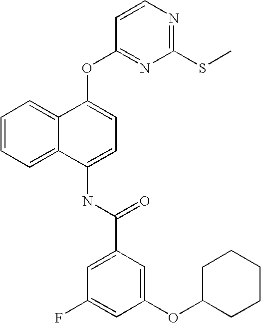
C1=CC=C2C(=C1)C(OC1=NC(SC)=NC=C1)=CC=C2NC(C1=CC(F)=CC(OC2CCCCC2)=C1)=O
